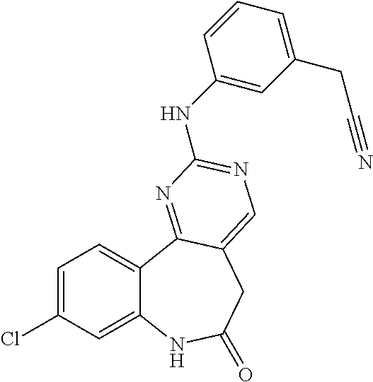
C1=C(Cl)C=C2C(=C1)C1=NC(NC3=CC(CC#N)=CC=C3)=NC=C1CC(=O)N2
